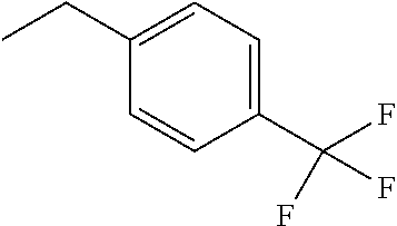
C1(C(F)(F)F)=CC=C(CC)C=C1
